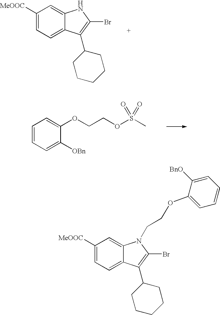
C1([MeOOC])=CC=C2C(=C1)NC(Br)=C2C1CCCCC1.C1=CC=C([OBn])C(OCCOS(C)(=O)=O)=C1.C1([MeOOC])=CC=C2C(=C1)N(CCOC1=CC=CC=C1[BnO])C(Br)=C2C1CCCCC1
